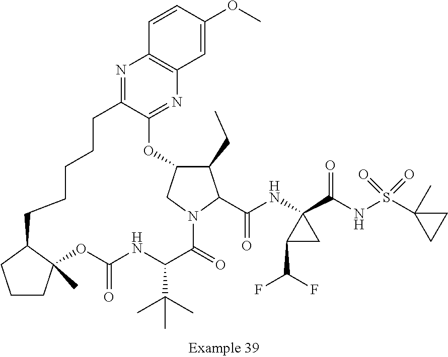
N1=C2C(=NC3=C1C=CC(OC)=C3)OC1C(CC)C(C(=O)NC3(C(NS(C4(C)CC4)(=O)=O)=O)C(C(F)F)C3)N(C1)C(=O)C(C(C)(C)C)NC(=O)OC1(C)CCCC1CCCCC2
